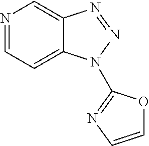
N1=CC=C2C(=C1)N=NN2C1=NC=CO1
